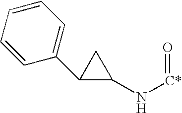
C1=CC(C2C(N[C*]=O)C2)=CC=C1
